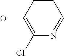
C1=CC(O)=C(Cl)N=C1
